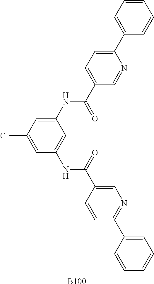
C1(NC(C2=CC=C(C3=CC=CC=C3)N=C2)=O)=CC(Cl)=CC(NC(C2=CN=C(C3=CC=CC=C3)C=C2)=O)=C1.[B100]
